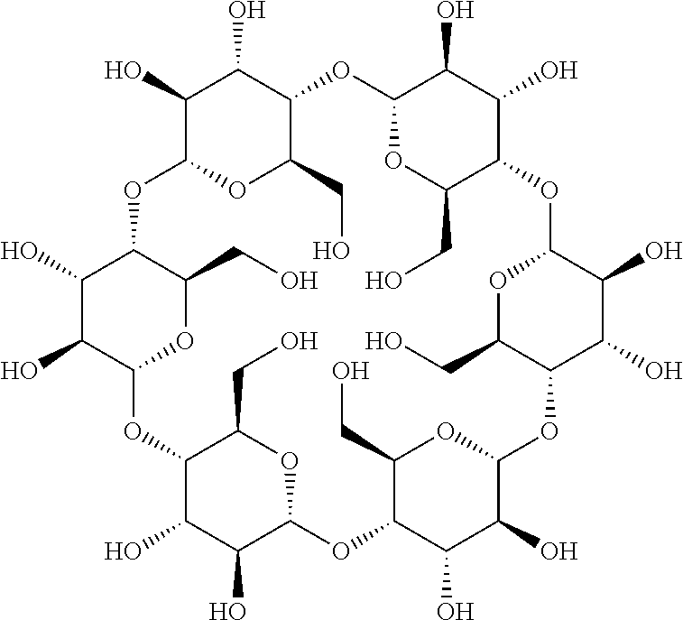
C1(O)C2OC(CO)C(C1O)OC1OC(CO)C(C(O)C1O)OC1OC(CO)C(C(O)C1O)OC1OC(CO)C(C(O)C1O)OC1C(O)C(O)C(OC3C(O)C(O)C(O2)C(CO)O3)C(CO)O1
